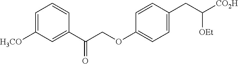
C1=C([H3CO])C=C(C(COC2=CC=C(CC([CO2H])[OEt])C=C2)=O)C=C1
